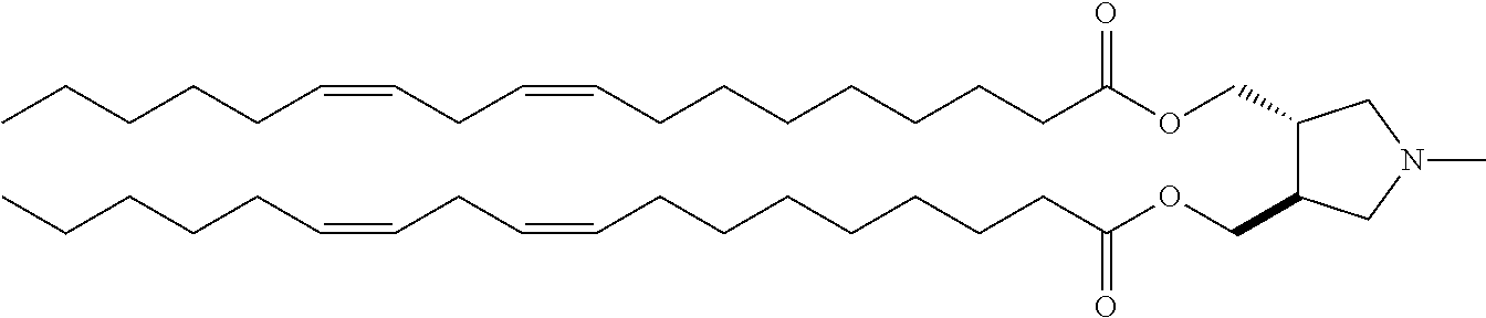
C(CC=CCCCCC)=CCCCCCCCC(OCC1C(COC(CCCCCCCC=CCC=CCCCCC)=O)CN(C)C1)=O
